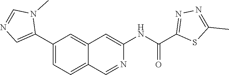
C1(C2=CN=CN2C)=CC=C2C(=C1)C=C(NC(=O)C1=NN=C(C)S1)N=C2
